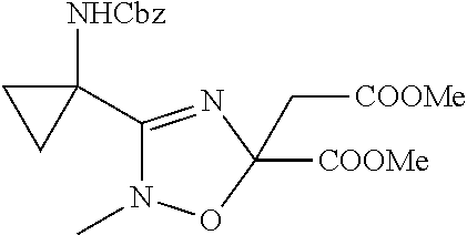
C1(C2([NHCbz])CC2)=NC([COOMe])(C[COOMe])ON1C
